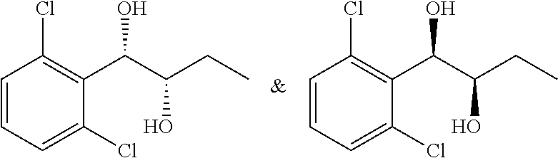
C1=CC=C(Cl)C(C(C(CC)O)O)=C1Cl.C1=CC=C(Cl)C(C(C(CC)O)O)=C1Cl
